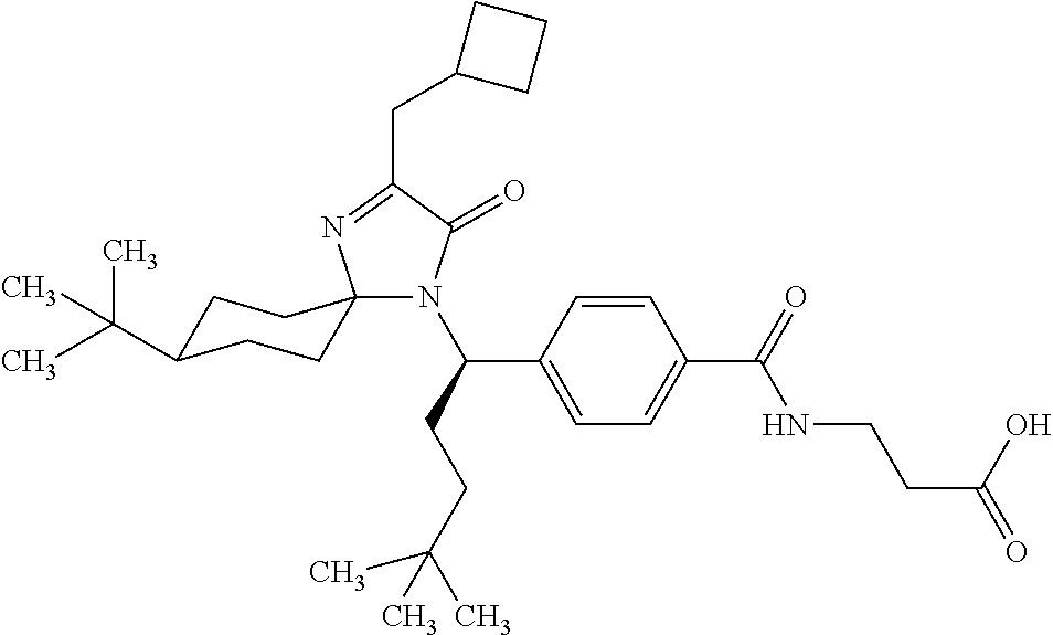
N1(C(C2=CC=C(C(=O)NCCC(=O)O)C=C2)CCC(C)(C)C)C(=O)C(CC2CCC2)=NC12CCC(C(C)(C)C)CC2
